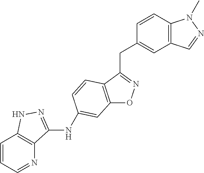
C12=C(C(CC3=CC4=C(C=C3)N(C)N=C4)=NO1)C=CC(NC1=NNC3=C1N=CC=C3)=C2
